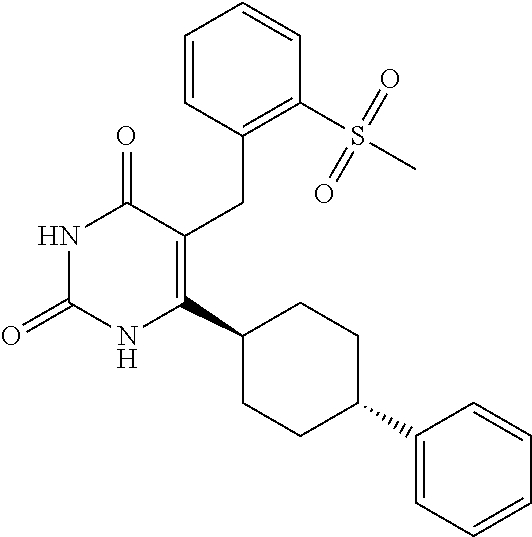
C1=CC(CC2=C(C3CCC(C4=CC=CC=C4)CC3)NC(=O)NC2=O)=C(S(C)(=O)=O)C=C1
